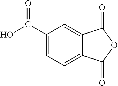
C1(C(O)=O)=CC=C2C(=C1)C(=O)OC2=O
